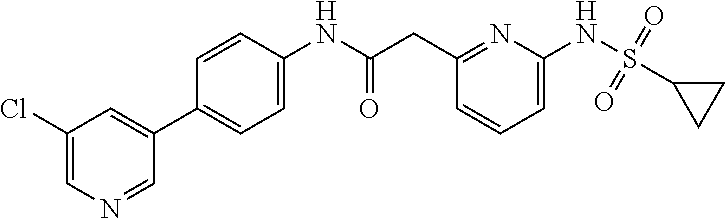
C1(CC(NC2=CC=C(C3=CC(Cl)=CN=C3)C=C2)=O)=NC(NS(=O)(=O)C2CC2)=CC=C1
